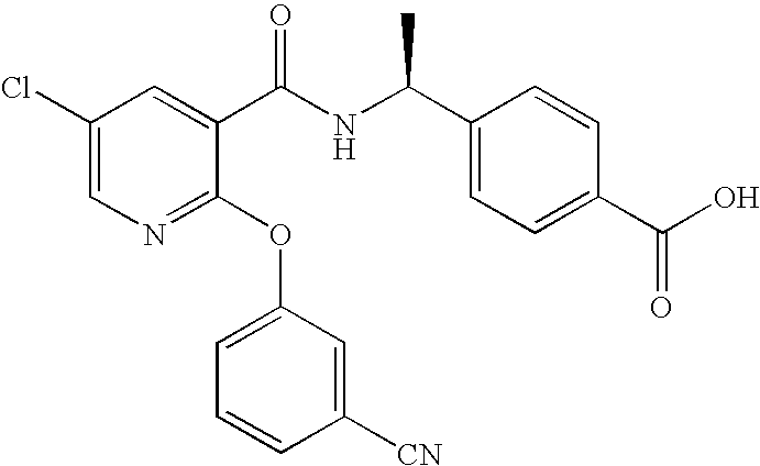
C1(Cl)=CN=C(OC2=CC=CC([CN])=C2)C(C(NC(C2=CC=C(C(O)=O)C=C2)C)=O)=C1
